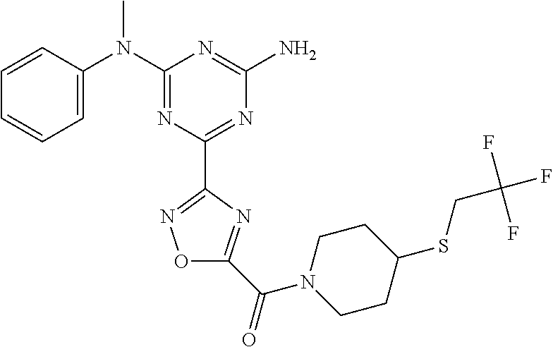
C1=CC(N(C2=NC(C3=NOC(C(N4CCC(SCC(F)(F)F)CC4)=O)=N3)=NC(N)=N2)C)=CC=C1
